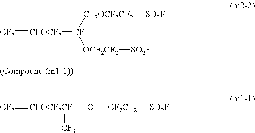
[CF2]=[CFOCF2][CF]([CF2OCF2CF2][SO2F])[OCF2CF2][SO2F].[CF2]=[CFOCF2CF]([CF3])O[CF2CF2][SO2F]
